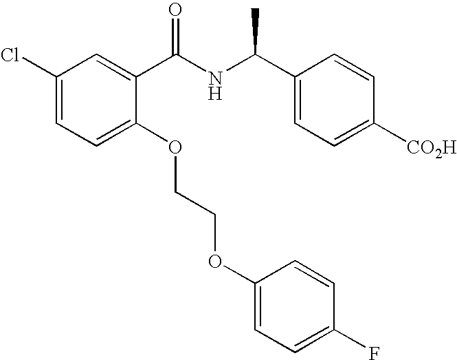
C1(Cl)=CC=C(OCCOC2=CC=C(F)C=C2)C(C(NC(C2=CC=C([CO2H])C=C2)C)=O)=C1
